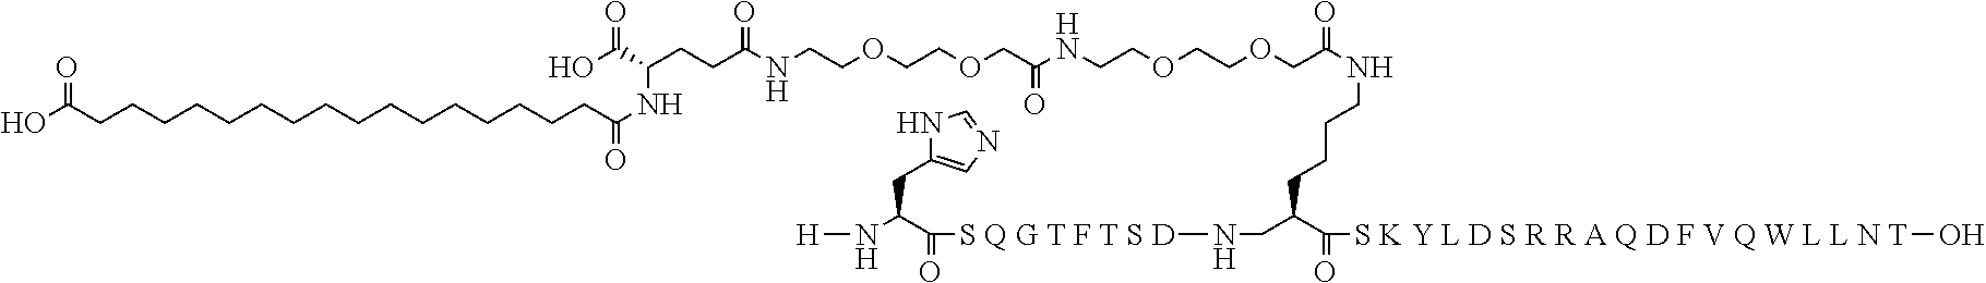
OC(CCCCCCCCCCCCCCCCC(=O)NC(C(=O)O)CCC(NCCOCCOCC(NCCOCCOCC(NCCCCC(CN[S Q G T F T S D]C(C(CC1=CN=CN1)N[H])=O)C(=O)[S K Y L D S R R A Q D F V Q W L L N T]O)=O)=O)=O)=O
